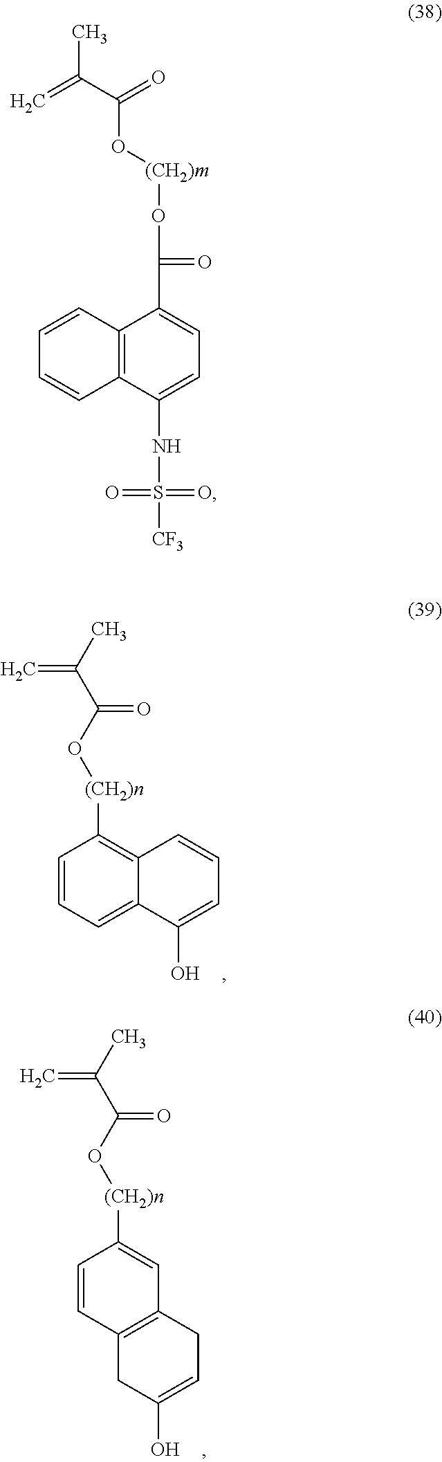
C1=CC2=C(C=C1)C(NS(=O)(=O)[CF3])=CC=C2C(=O)O[(CH2)m]OC(C(=C)C)=O.C1=CC=C2C(=C1[(CH2)n]OC(C(C)=C)=O)C=CC=C2O.C1=CC2=C(C=C1[(CH2)n]OC(C(C)=C)=O)CC=C(O)C2
